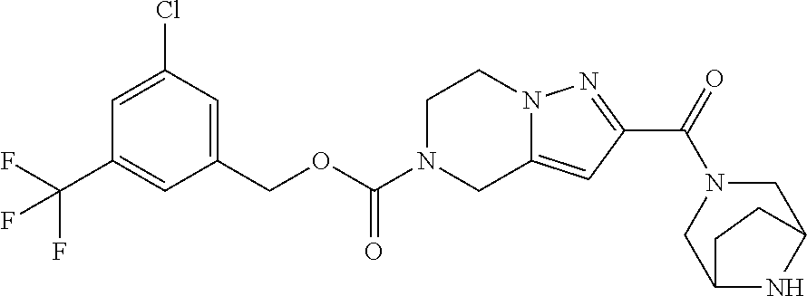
C1(COC(N2CC3=CC(C(=O)N4CC5NC(C4)CC5)=NN3CC2)=O)=CC(Cl)=CC(C(F)(F)F)=C1
